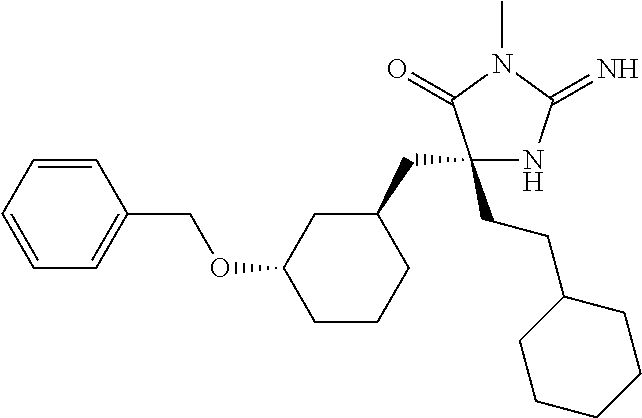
C1=CC=CC(COC2CC(CC3(CCC4CCCCC4)NC(=N)N(C)C3=O)CCC2)=C1
